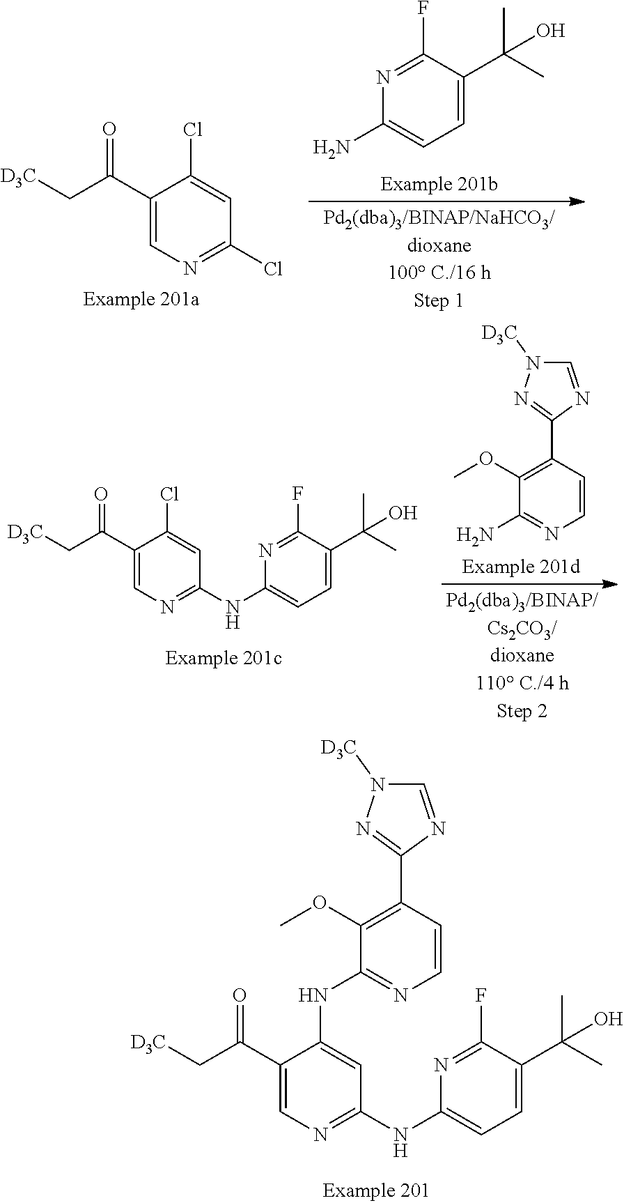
N1([D3C])C=NC(C2=C(OC)C(NC3=CC(NC4=CC=C(C(C)(O)C)C(F)=N4)=NC=C3C(C[D3C])=O)=NC=C2)=N1.C1(Cl)=NC=C(C(C[D3C])=O)C(Cl)=C1.C1(C(C)(O)C)=CC=C(N)N=C1F.C1(Cl)=CC(NC2=CC=C(C(C)(O)C)C(F)=N2)=NC=C1C(C[D3C])=O.N1([D3C])C=NC(C2=C(OC)C(N)=NC=C2)=N1
